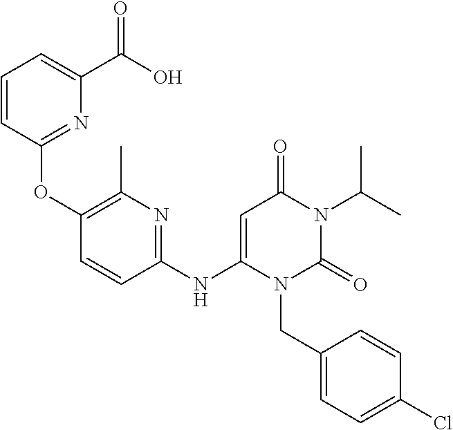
C1(OC2=NC(C(O)=O)=CC=C2)=C(C)N=C(NC2=CC(=O)N(C(C)C)C(=O)N2CC2=CC=C(Cl)C=C2)C=C1
